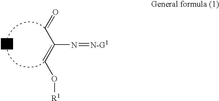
C(N=[N-G1])(C=O)=CO[R1]
